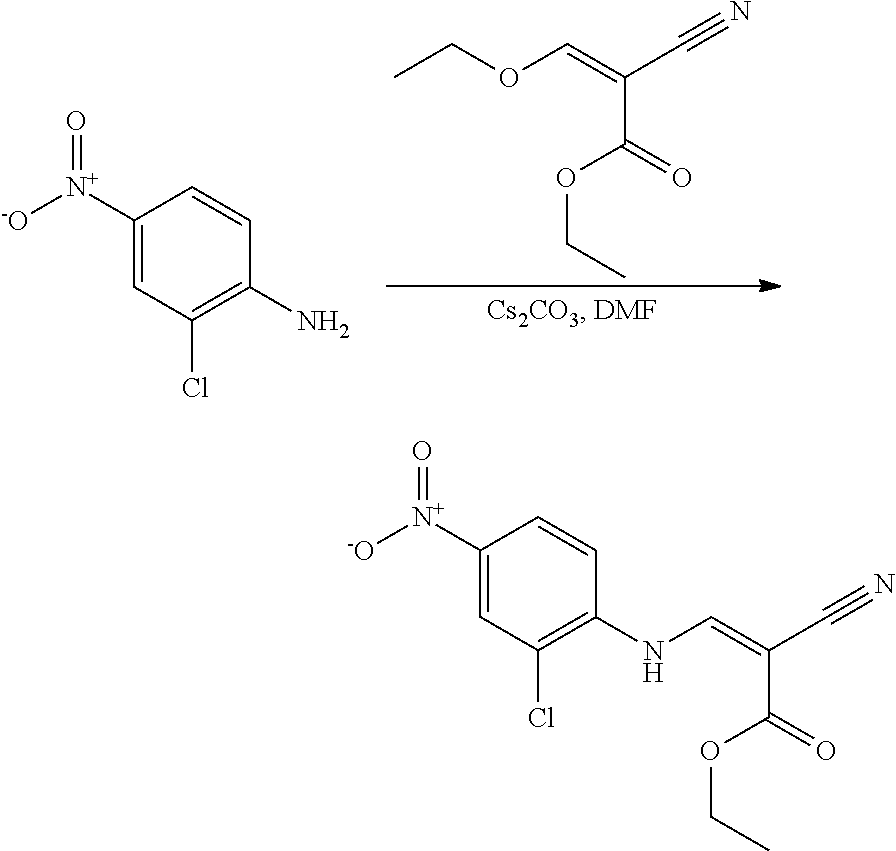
CCOC=C(C(OCC)=O)C#N.C1([N+]([-O])=O)=CC(Cl)=C(N)C=C1.C1([N+]([-O])=O)=CC(Cl)=C(NC=C(C(OCC)=O)C#N)C=C1
